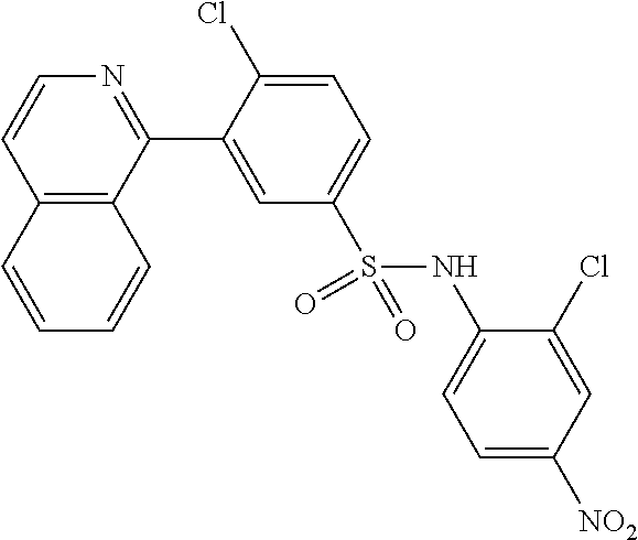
C12=C(C(C3=CC(S(NC4=CC=C([NO2])C=C4Cl)(=O)=O)=CC=C3Cl)=NC=C1)C=CC=C2
